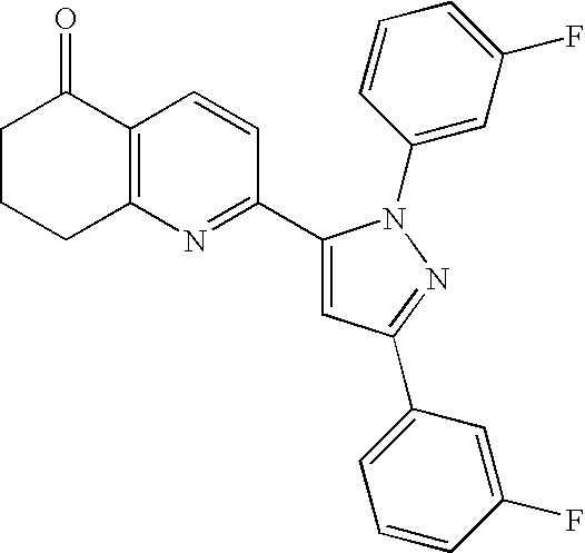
C1CCC2=C(C1=O)C=CC(C1=CC(C3=CC=CC(F)=C3)=NN1C1=CC(F)=CC=C1)=N2
